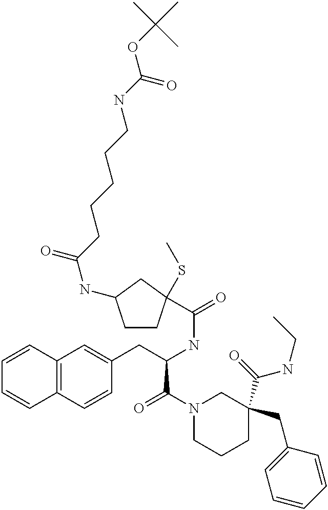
C12=C(C=CC(CC(NC(=O)C3(SC)CCC(NC(=O)CCCCCNC(OC(C)(C)C)=O)C3)C(N3CCCC(C(=O)NCC)(CC4=CC=CC=C4)C3)=O)=C1)C=CC=C2
